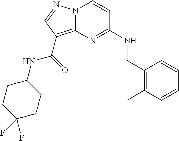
N(C1=NC2=C(C(NC3CCC(F)(F)CC3)=O)C=NN2C=C1)CC1=C(C)C=CC=C1
